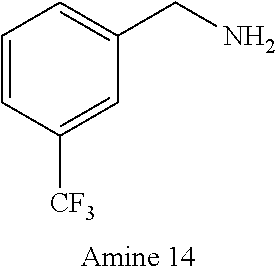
C1([CF3])=CC(CN)=CC=C1
